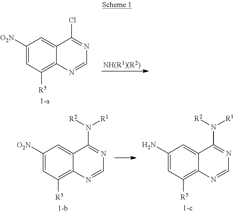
C1([O2N])=CC([R5])=C2C(=C1)C(Cl)=NC=N2.[NH(R1)(R2)].C1([O2N])=CC([R5])=C2C(=C1)C(N([R2])[R1])=NC=N2.C1(N)=CC([R5])=C2C(=C1)C(N([R2])[R1])=NC=N2
